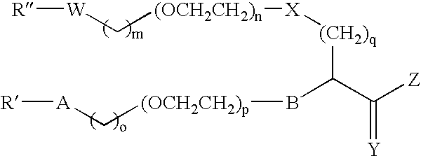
[R][W]C[(OCH2CH2)n][X][(CH2)q]C(B[(OCH2CH2)p]C[A][R])C([Z])=[Y]
